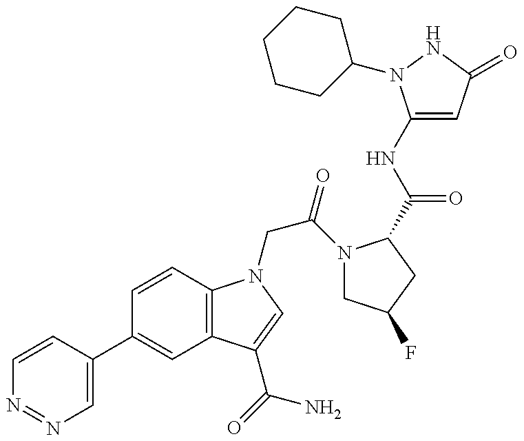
C1=CC(C2=CC3=C(C=C2)N(CC(=O)N2CC(F)CC2C(=O)NC2=CC(=O)NN2C2CCCCC2)C=C3C(N)=O)=CN=N1
